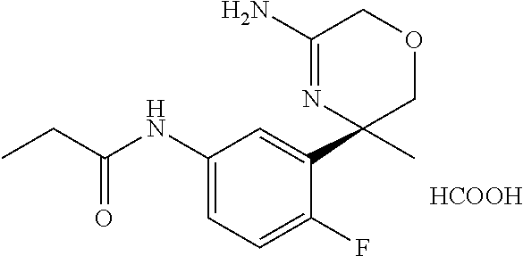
C1(NC(CC)=O)=CC=C(F)C(C2(C)N=C(N)COC2)=C1.[HCOOH]
